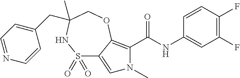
C1(F)=C(F)C=CC(NC(=O)C2=C3C(=CN2C)S(=O)(=O)NC(CC2=CC=NC=C2)(C)CO3)=C1
